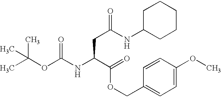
CC(OC(NC(C(=O)OCC1=CC=C(OC)C=C1)CC(NC1CCCCC1)=O)=O)(C)C
